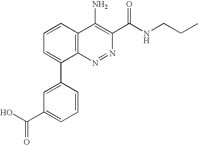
C1=CC(C2=CC=CC3=C2N=NC(C(NCCC)=O)=C3N)=CC(C(O)=O)=C1
